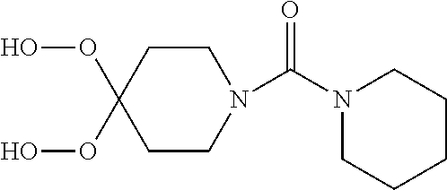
C1CC(OO)(OO)CCN1C(N1CCCCC1)=O
